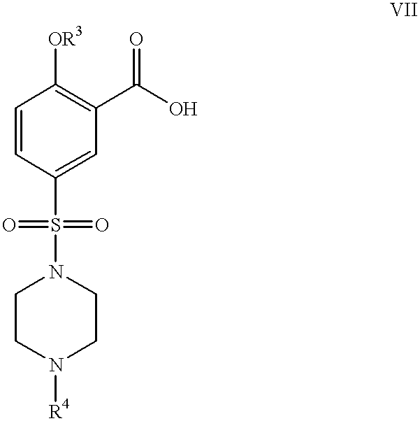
C1=CC(S(=O)(=O)N2CCN([R4])CC2)=CC(C(O)=O)=C1[OR3]
